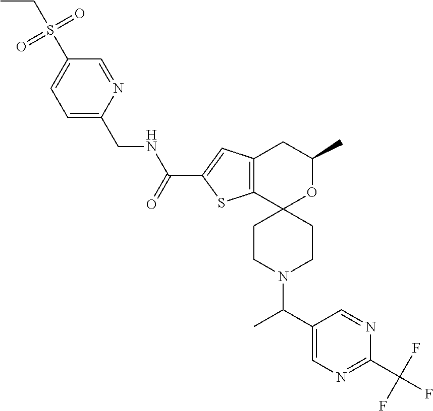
C1=C(CNC(C2=CC3=C(S2)C2(OC(C)C3)CCN(C(C3=CN=C(C(F)(F)F)N=C3)C)CC2)=O)N=CC(S(CC)(=O)=O)=C1
